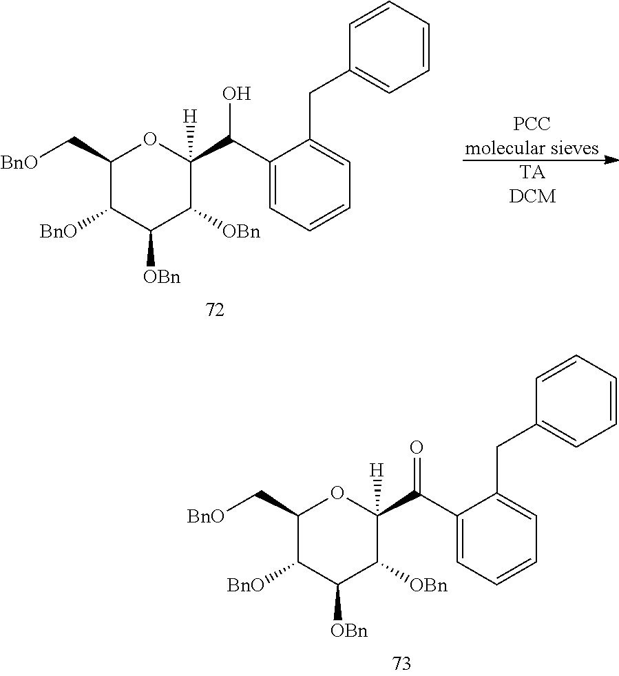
C1(C[BnO])C([BnO])C([OBn])C([OBn])C(C(C2=CC=CC=C2CC2=CC=CC=C2)=O)([H])O1.[PCCmolecular sieves].[TADCM].C1(C[BnO])C([BnO])C([OBn])C([OBn])C(C(C2=CC=CC=C2CC2=CC=CC=C2)O)([H])O1
